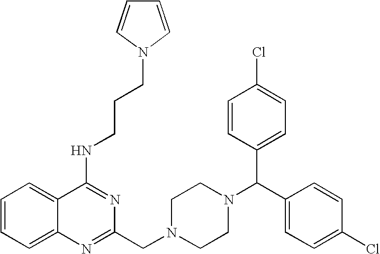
C1(NCCCN2C=CC=C2)=NC(CN2CCN(C(C3=CC=C(Cl)C=C3)C3=CC=C(Cl)C=C3)CC2)=NC2=CC=CC=C12
